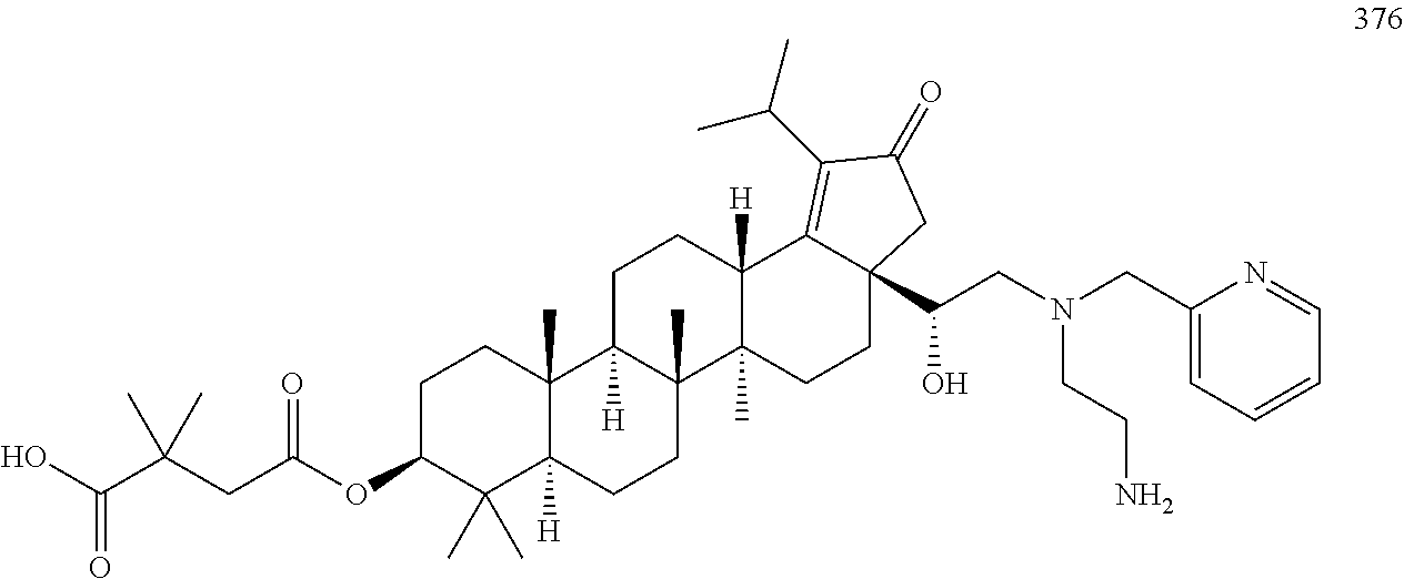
C1CC2(C)C([H])(C(C)(C)C1OC(CC(C(O)=O)(C)C)=O)CCC1(C)C2([H])CCC2([H])C1(C)CCC1(C(CN(CC3=CC=CC=N3)CCN)O)C2=C(C(C)C)C(=O)C1
